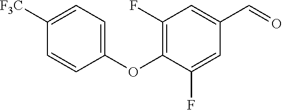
C1(OC2=C(F)C=C(C=O)C=C2F)=CC=C([F3C])C=C1
